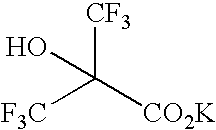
[F3C]C([CO2K])([CF3])O
